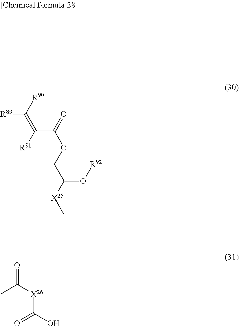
[R89]C([R90])=C([R91])C(=O)OCC([X25]C)O[R92].CC([X26]C(O)=O)=O
